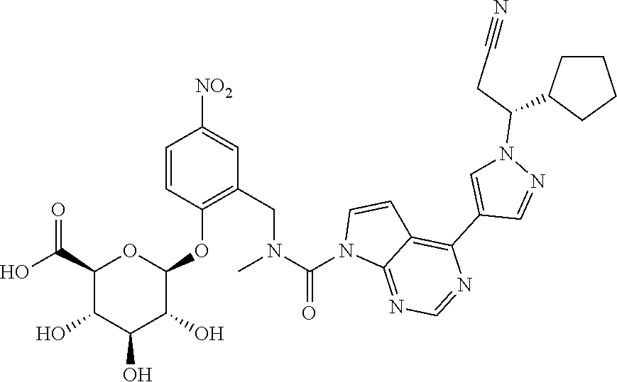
N1=C2C(=C(C3=CN(C(CC#N)C4CCCC4)N=C3)N=C1)C=CN2C(N(CC1=C(OC2C(O)C(O)C(O)C(C(O)=O)O2)C=CC([NO2])=C1)C)=O
